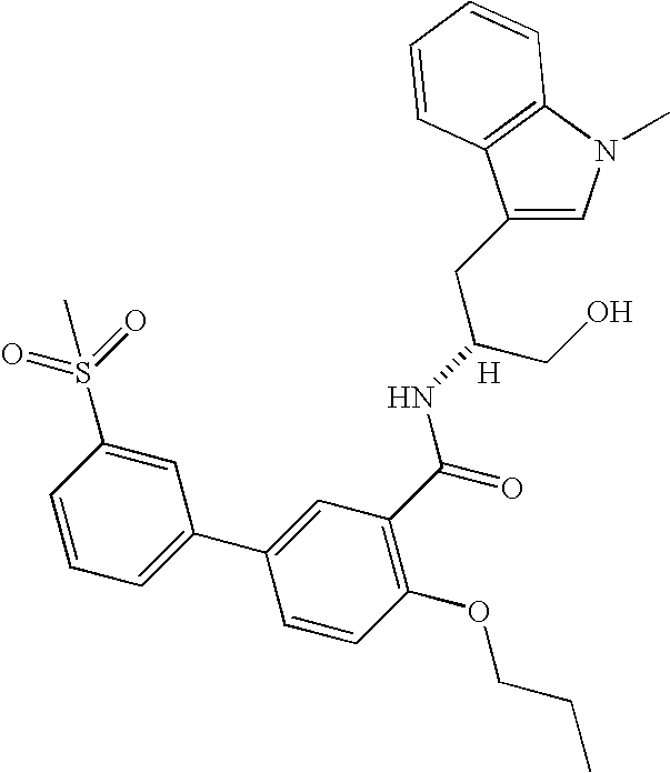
C1=C(CC(CO)NC(C2=C(OCCC)C=CC(C3=CC=CC(S(=O)(=O)C)=C3)=C2)=O)C2=C(N1C)C=CC=C2.[H]
